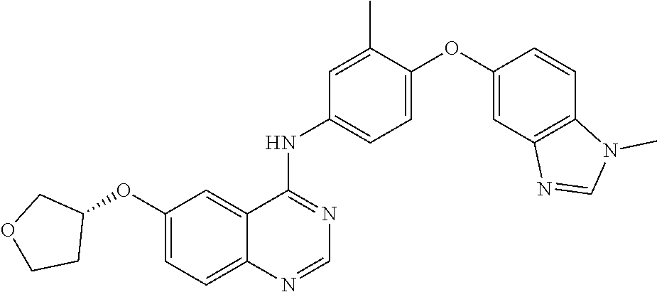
C1=C(OC2=CC3=C(C=C2)N(C)C=N3)C(C)=CC(NC2=NC=NC3=CC=C(OC4COCC4)C=C23)=C1
